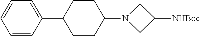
C1=CC=CC(C2CCC(N3CC([NHBoc])C3)CC2)=C1
